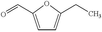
C1=C(C=O)OC(CC)=C1
